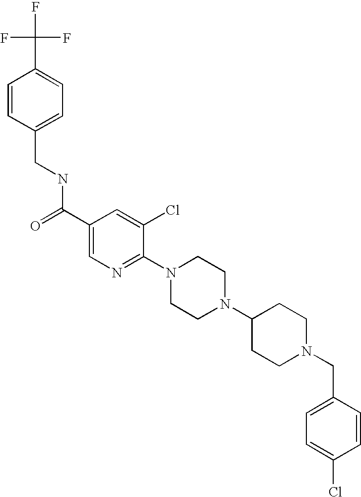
C(N1CCC(N2CCN(C3=NC=C(C(=O)NCC4=CC=C(C(F)(F)F)C=C4)C=C3Cl)CC2)CC1)C1=CC=C(Cl)C=C1
